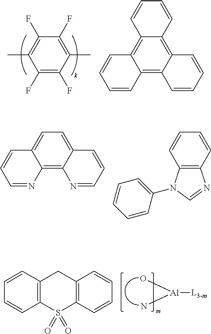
C1(F)=C(F)C(C)=C(F)C(F)=C1C.C12=C3C(=C4C(=C1C=CC=C2)C=CC=C4)C=CC=C3.C12=C3C(=CC=C1C=CC=N2)C=CC=N3.C12=C(C=CC=C1)N=CN2C1=CC=CC=C1.[Al](O)(N)[L3-m].C12=C(C=CC=C1)CC1=C(S2(=O)=O)C=CC=C1
